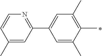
C1=C(C)C(C)=C(C)C=C1C1=NC=CC(C)=C1
